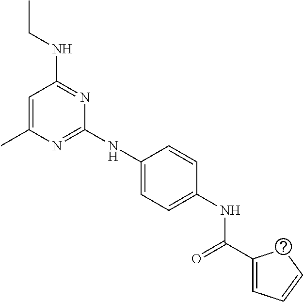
C1=C(C)N=C(NC2=CC=C(NC(C3=CC=CC3)=O)C=C2)N=C1NCC
